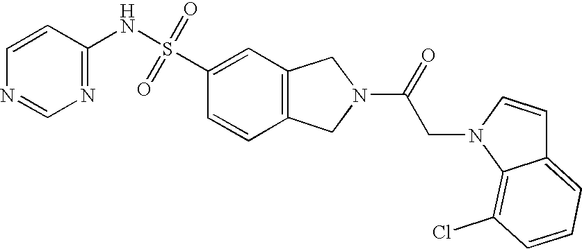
C1=CC2=C(C=C1S(NC1=NC=NC=C1)(=O)=O)CN(C(CN1C3=C(Cl)C=CC=C3C=C1)=O)C2
